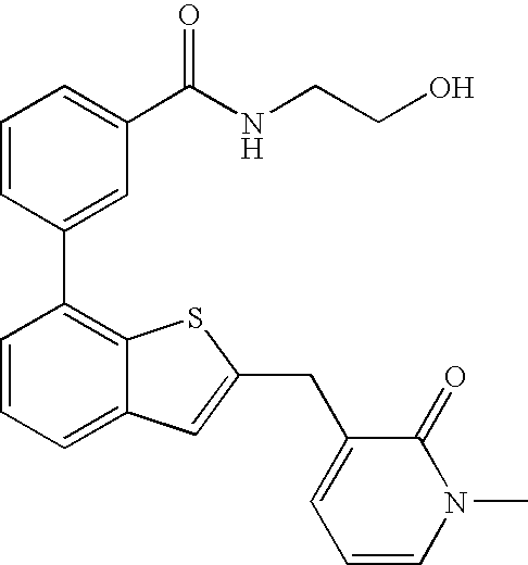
C1=CC(C2=C3C(=CC=C2)C=C(CC2=CC=CN(C)C2=O)S3)=CC(C(NCCO)=O)=C1
